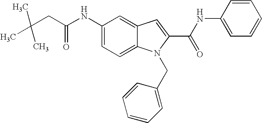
C(CC(NC1=CC=C2C(=C1)C=C(C(NC1=CC=CC=C1)=O)N2CC1=CC=CC=C1)=O)(C)(C)C
